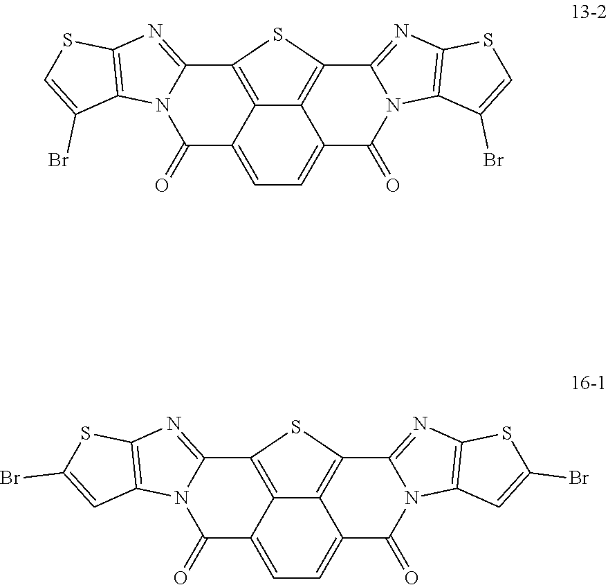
C12=CC=C3C4=C(SC(=C14)C1=NC4=C(N1C2=O)C=C(Br)S4)C1=NC2=C(N1C3=O)C=C(Br)S2.C12=CC=C3C4=C(C5=NC6=C(N5C3=O)C(Br)=CS6)SC(=C14)C1=NC3=C(N1C2=O)C(Br)=CS3
